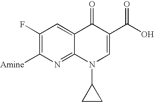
C1(F)=C([Amine])N=C2C(=C1)C(=O)C(C(=O)O)=CN2C1CC1
